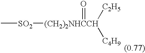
C[SO2][(CH2)2NHCCH](=O)([C2H5])[C4H9]
